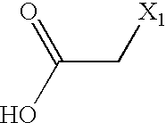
OC(C[X1])=O
